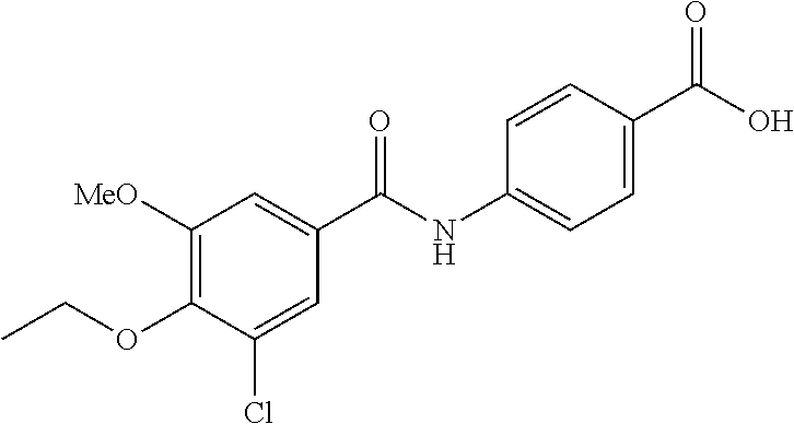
C1([MeO])=C(OCC)C(Cl)=CC(C(NC2=CC=C(C(O)=O)C=C2)=O)=C1
